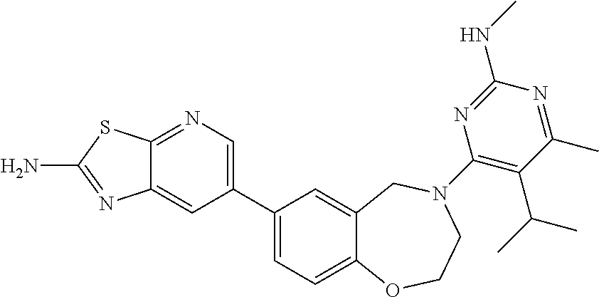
C12=NC=C(C3=CC=C4C(=C3)CN(C3=C(C(C)C)C(C)=NC(NC)=N3)CCO4)C=C1N=C(N)S2
